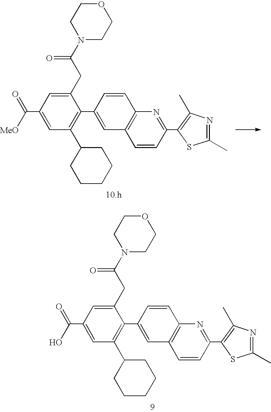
C1=C(C([MeO])=O)C=C(CC(=O)N2CCOCC2)C(C2=CC3=C(C=C2)N=C(C2=C(C)N=C(C)S2)C=C3)=C1C1CCCCC1.C1=C(C(O)=O)C=C(CC(=O)N2CCOCC2)C(C2=CC3=C(C=C2)N=C(C2=C(C)N=C(C)S2)C=C3)=C1C1CCCCC1
